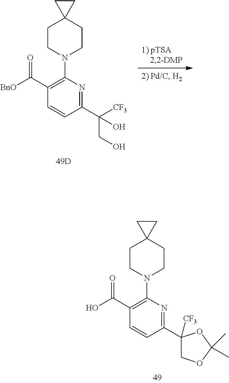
C1(C([BnO])=O)=C(N2CCC3(CC2)CC3)N=C(C([CF3])(CO)O)C=C1.C1(C(O)=O)=C(N2CCC3(CC2)CC3)N=C(C2([CF3])COC(C)(C)O2)C=C1
